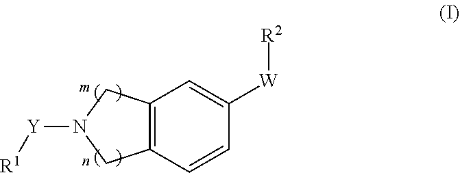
C12=C(C=CC([W][R2])=C1)CN([Y][R1])C2
